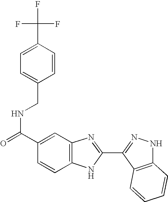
C1=C(CNC(=O)C2=CC3=C(C=C2)NC(C2=NNC4=C2C=CC=C4)=N3)C=CC(C(F)(F)F)=C1
